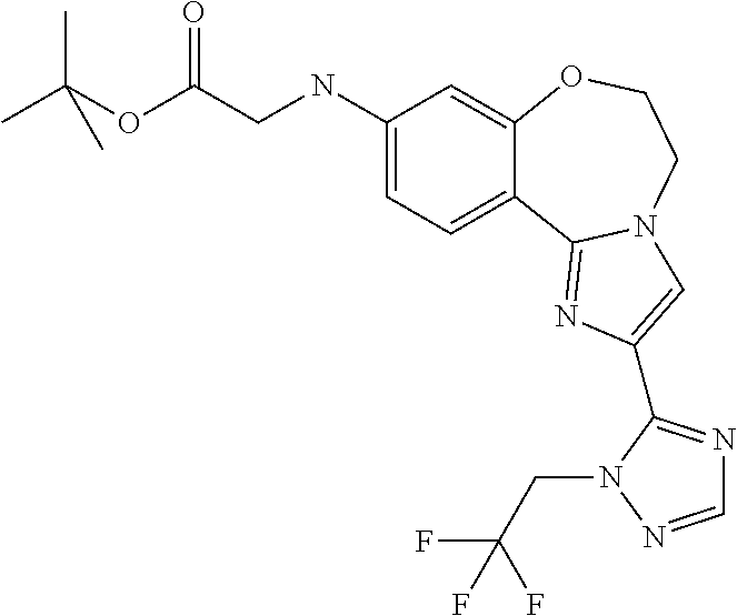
C1(NCC(OC(C)(C)C)=O)=CC=C2C(=C1)OCCN1C2=NC(C2=NC=NN2CC(F)(F)F)=C1
